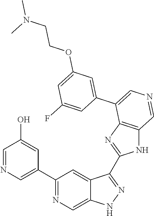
C1(C2=CN=CC(O)=C2)=NC=C2C(=C1)C(C1=NC3=C(N1)C=NC=C3C1=CC(OCCN(C)C)=CC(F)=C1)=NN2
